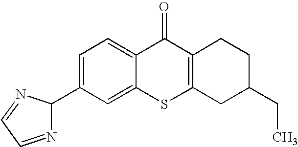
C1(C2N=CC=N2)=CC=C2C(=C1)SC1=C(C2=O)CCC(CC)C1
